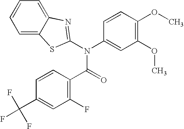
C1=C2C(=CC=C1)N=C(N(C1=CC(OC)=C(OC)C=C1)C(=O)C1=C(F)C=C(C(F)(F)F)C=C1)S2
